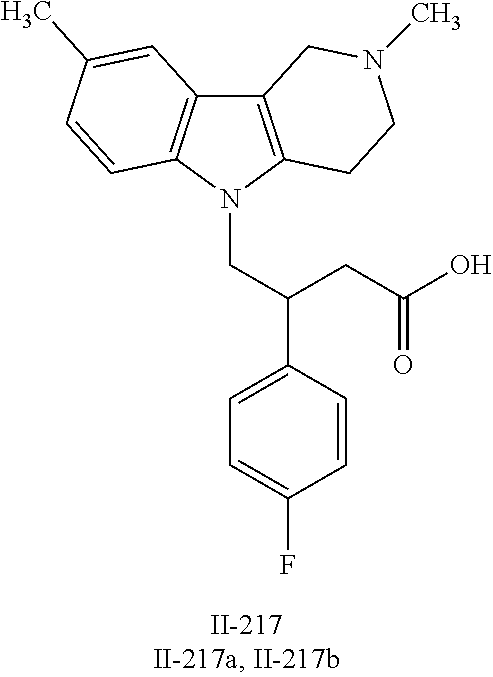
C12=C(N(CC(C3=CC=C(F)C=C3)CC(O)=O)C3=C1C=C(C)C=C3)CCN(C)C2
